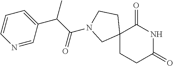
C12(CCC(=O)NC1=O)CCN(C(C(C)C1=CC=CN=C1)=O)C2
